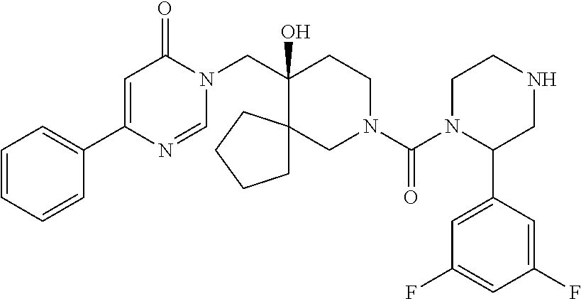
C1(C2=CC=CC=C2)=CC(=O)N(CC2(O)CCN(C(=O)N3C(C4=CC(F)=CC(F)=C4)CNCC3)CC23CCCC3)C=N1
